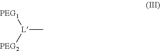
C[L]([PEG1])[PEG2]
